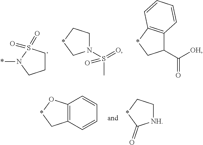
C1CS(=O)(=O)N(*)C1.N1(S(=O)(C)=O)CC*C1.C1(C([OH])=O)C2=C(*C1)C=CC=C2.C12=C(C=CC=C1)C*O2.C1[NH]C(=O)*C1
